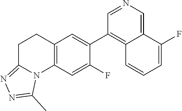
C12=C(C=C(F)C(C3=C4C(=CN=C3)C(F)=CC=C4)=C1)N1C(=NN=C1C)CC2
